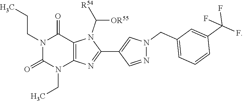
N1(CCC)C(=O)N(CC)C2=C(C1=O)N(C([OR55])[R54])C(C1=CN(CC3=CC=CC(C(F)(F)F)=C3)N=C1)=N2
